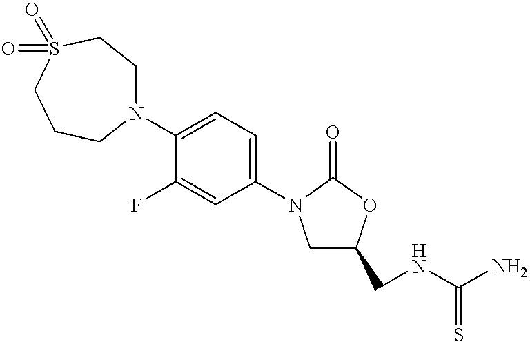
C1C(CNC(N)=S)OC(=O)N1C1=CC=C(N2CCS(=O)(=O)CCC2)C(F)=C1
